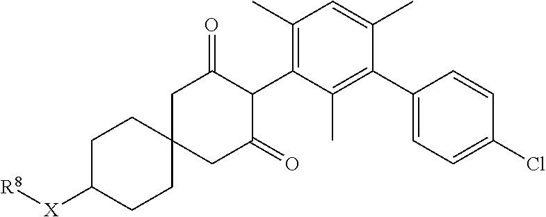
C1C([X][R8])CCC2(C1)CC(=O)C(C1=C(C)C=C(C)C(C3=CC=C(Cl)C=C3)=C1C)C(=O)C2
